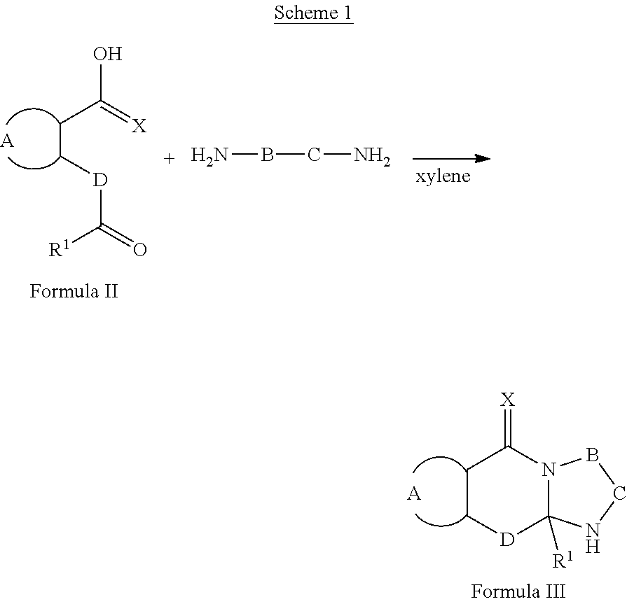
OC(CC[D]C([R1])=O)=[X].[A].NBCN.[A].C1C[D]C2([R1])N(C1=[X])BCN2
